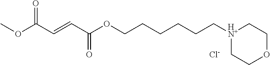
[HN+]1(CCCCCCOC(C=CC(OC)=O)=O)CCOCC1.[Cl-]
